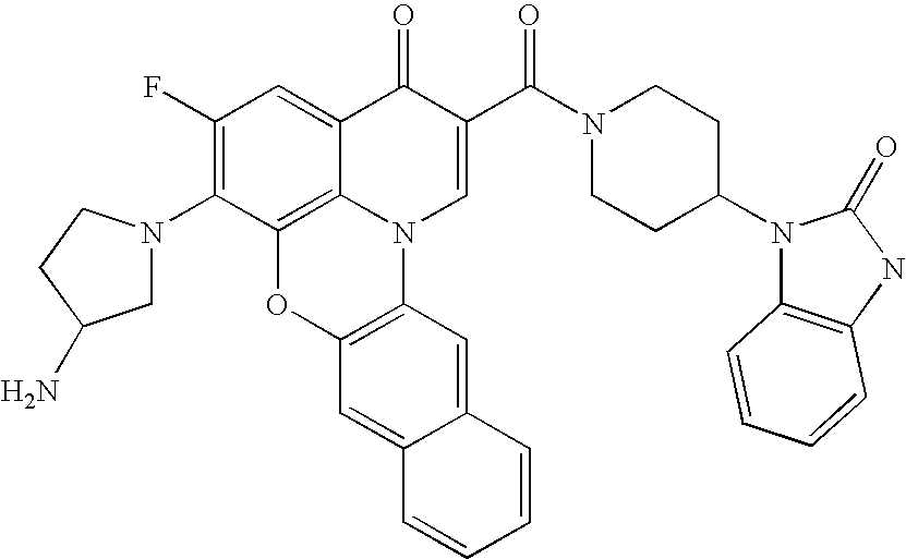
C1(F)=C(N2CC(N)CC2)C2=C3C(=C1)C(=O)C(C(N1CCC(N4C5=C(NC4=O)C=CC=C5)CC1)=O)=CN3C1=C(O2)C=C2C(=C1)C=CC=C2
